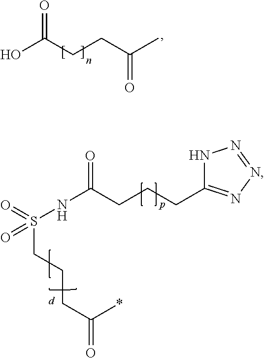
N(C(CCCC1=NN=NN1)=O)S(CCCC(*)=O)(=O)=O.OC(CCC(C)=O)=O
